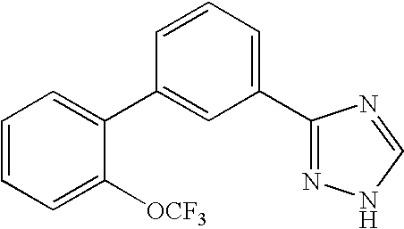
C1(C2=CC(C3=NNC=N3)=CC=C2)=CC=CC=C1[OCF3]
